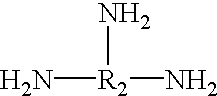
N[R2](N)N
